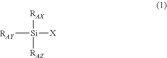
[RAY][Si]([RAX])([X])[RAZ]
